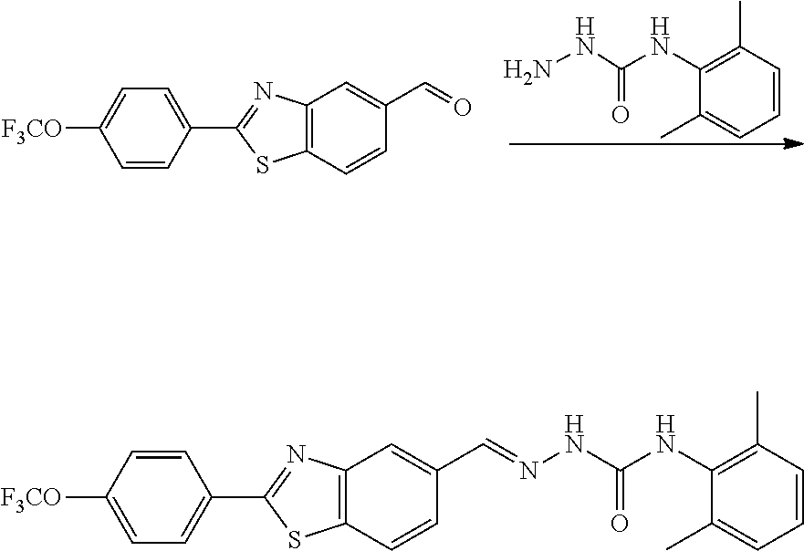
C12=C(C=C(C=O)C=C1)N=C(C1=CC=C([F3CO])C=C1)S2.C1=CC(C)=C(NC(NN)=O)C(C)=C1.C12=C(C=C(C=NNC(NC3=C(C)C=CC=C3C)=O)C=C1)N=C(C1=CC=C([F3CO])C=C1)S2
